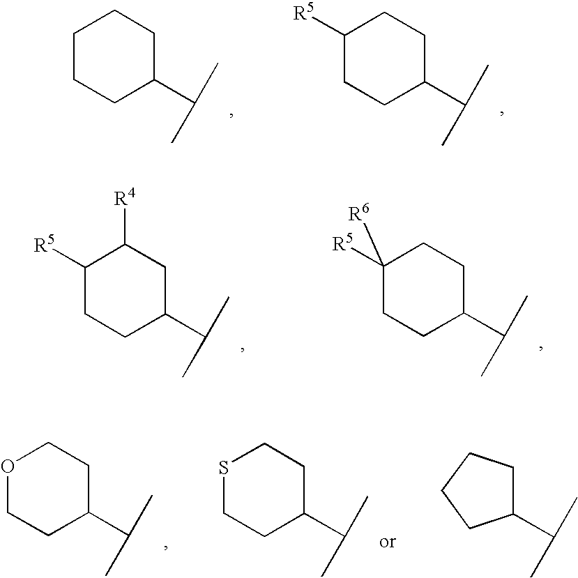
C1CCC(C(C)C)CC1.C1([R5])CCC(C(C)C)CC1.C1([R5])CCC(C(C)C)CC1[R4].C1([R5])([R6])CCC(C(C)C)CC1.O1CCC(C(C)C)CC1.S1CCC(C(C)C)CC1.C1(C(C)C)CCCC1
